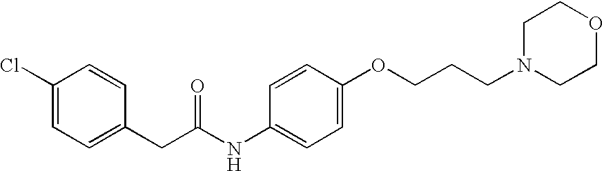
C1=C(Cl)C=CC(CC(NC2=CC=C(OCCCN3CCOCC3)C=C2)=O)=C1
